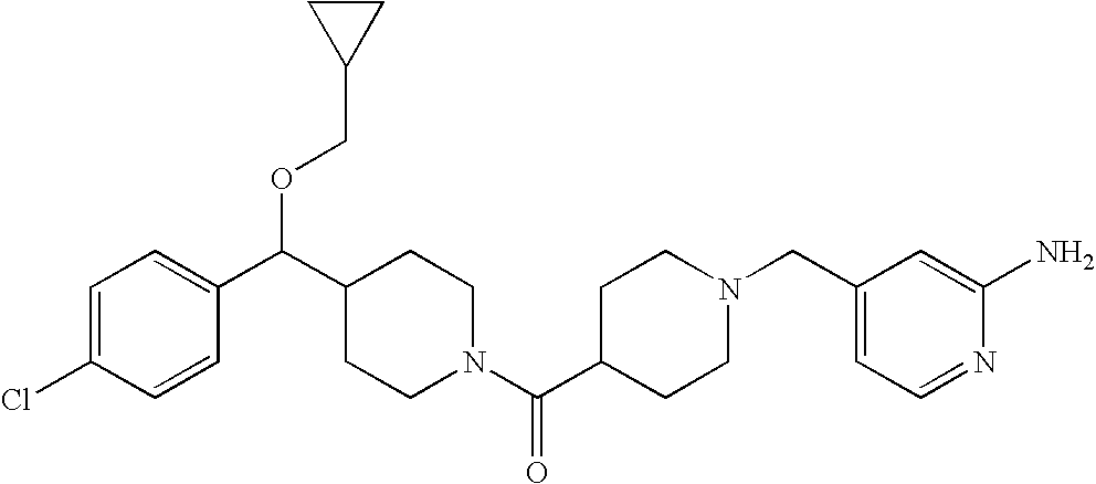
C1=C(Cl)C=CC(C(C2CCN(C(C3CCN(CC4=CC=NC(N)=C4)CC3)=O)CC2)OCC2CC2)=C1
